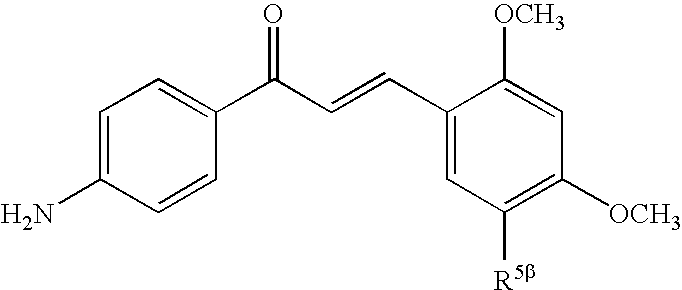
C1=C(N)C=CC(C(C=CC2=CC([R5b])=C([OCH3])C=C2[OCH3])=O)=C1
